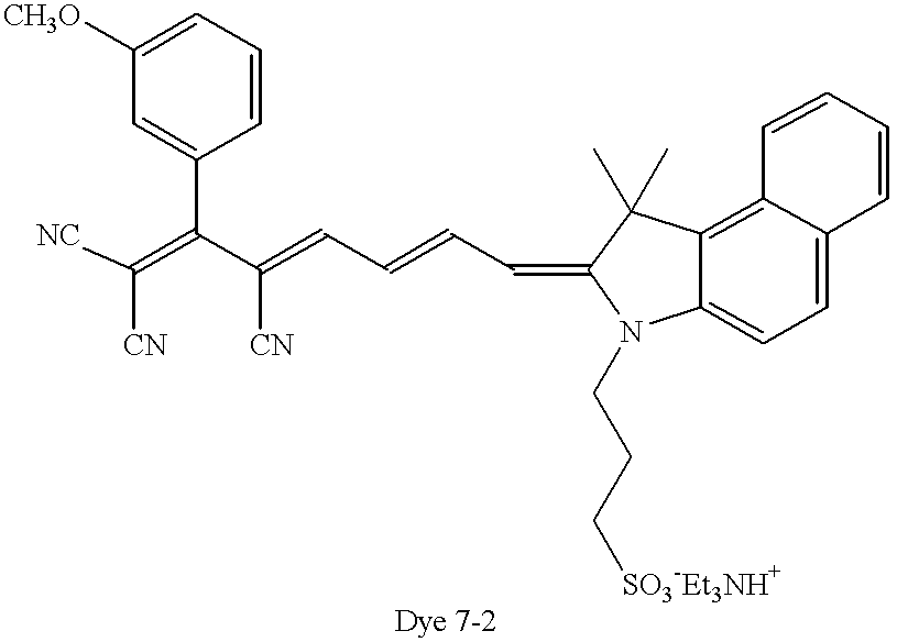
[NC]C(=C(C(=CC=CC=C1N(CCC[SO3-Et3NH+])C2=CC=C3C(=C2C1(C)C)C=CC=C3)[CN])C1=CC([CH3O])=CC=C1)[CN]
